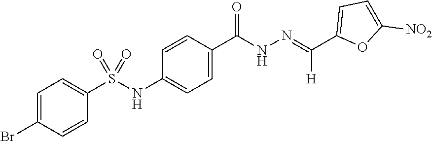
C1(C(NN=C(C2=CC=C([NO2])O2)[H])=O)=CC=C(NS(C2=CC=C(Br)C=C2)(=O)=O)C=C1
